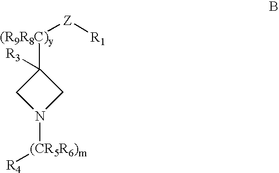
C1([(R9R8C)y][Z][R1])([R3])CN([(CR5R6)m][R4])C1
